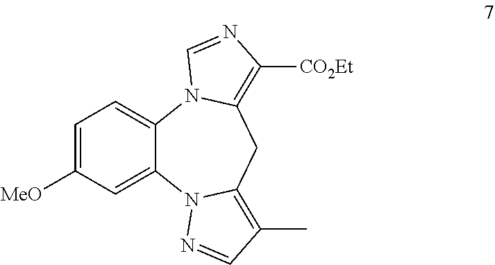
C1=C([MeO])C=C2C(=C1)N1C(=C([CO2Et])N=C1)CC1=C(C)C=NN21
